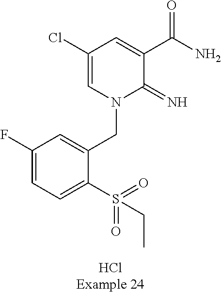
C1(F)=CC=C(S(CC)(=O)=O)C(CN2C(=N)C(C(N)=O)=CC(Cl)=C2)=C1
